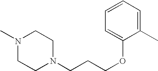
N1(C)CCN(CCCOC2=CC=CC=C2C)CC1
